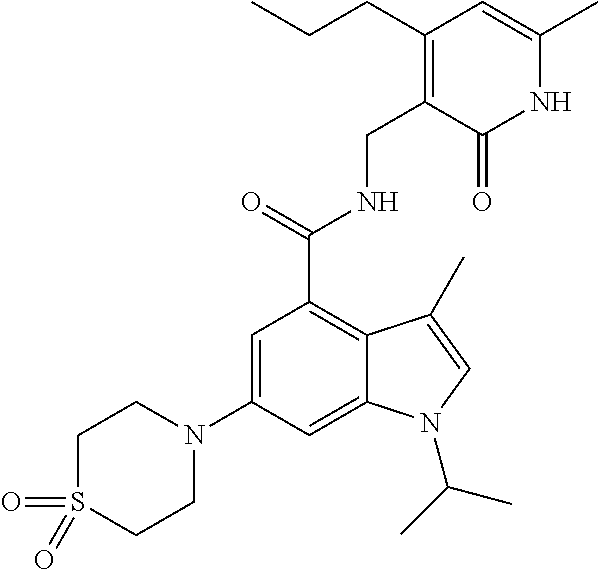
C1=C(N2CCS(=O)(=O)CC2)C=C2C(=C1C(NCC1=C(CCC)C=C(C)NC1=O)=O)C(C)=CN2C(C)C
